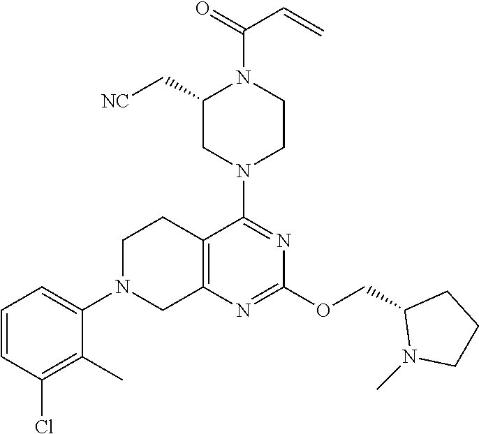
C12=C(N=C(OCC3N(C)CCC3)N=C1N1CCN(C(=O)C=C)C(C[NC])C1)CN(C1=CC=CC(Cl)=C1C)CC2
